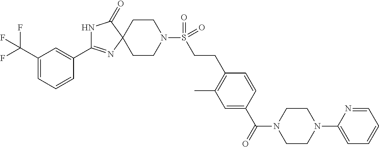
N1C(=O)C2(N=C1C1=CC(C(F)(F)F)=CC=C1)CCN(S(=O)(=O)CCC1=C(C)C=C(C(=O)N3CCN(C4=CC=CC=N4)CC3)C=C1)CC2
